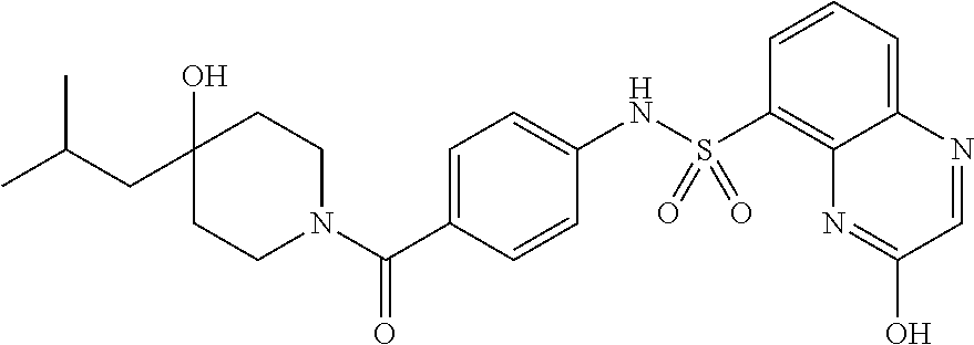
C1CN(C(C2=CC=C(NS(C3=C4C(=CC=C3)N=CC(O)=N4)(=O)=O)C=C2)=O)CCC1(O)CC(C)C
